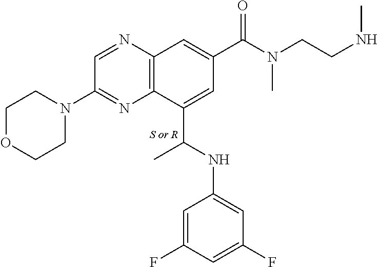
C1(C(NC2=CC(F)=CC(F)=C2)C)=CC(C(N(CCNC)C)=O)=CC2=C1N=C(N1CCOCC1)C=N2.[S or R]
